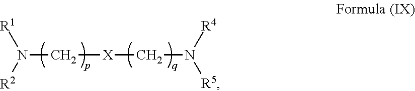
[R1]N([R2])C[X]CN([R4])[R5]
